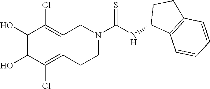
C1(O)=C(O)C(Cl)=C2C(=C1Cl)CN(C(NC1C3=C(CC1)C=CC=C3)=S)CC2
